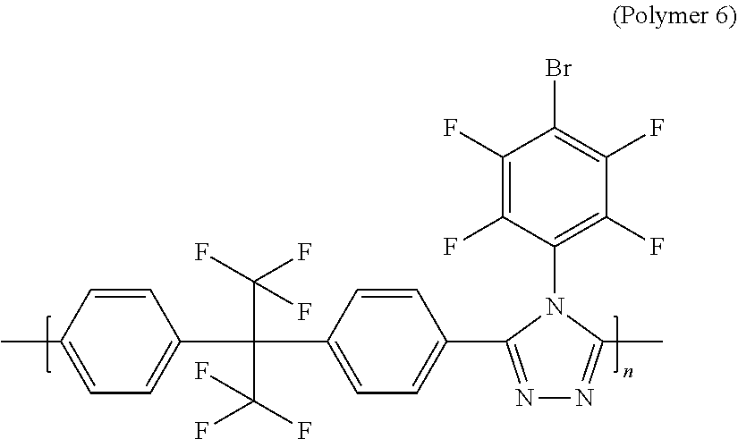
C1=CC(C)=CC=C1C(C1=CC=C(C2=NN=C(C)N2C2=C(F)C(F)=C(Br)C(F)=C2F)C=C1)(C(F)(F)F)C(F)(F)F
